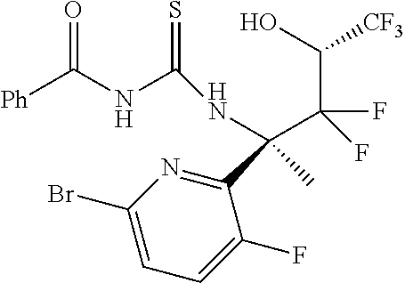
C1(Br)=CC=C(F)C(C(C)(NC(=S)NC([Ph])=O)C(F)(F)C(O)[CF3])=N1
